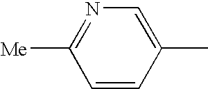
C1=CC(C)=CN=C1[Me]
